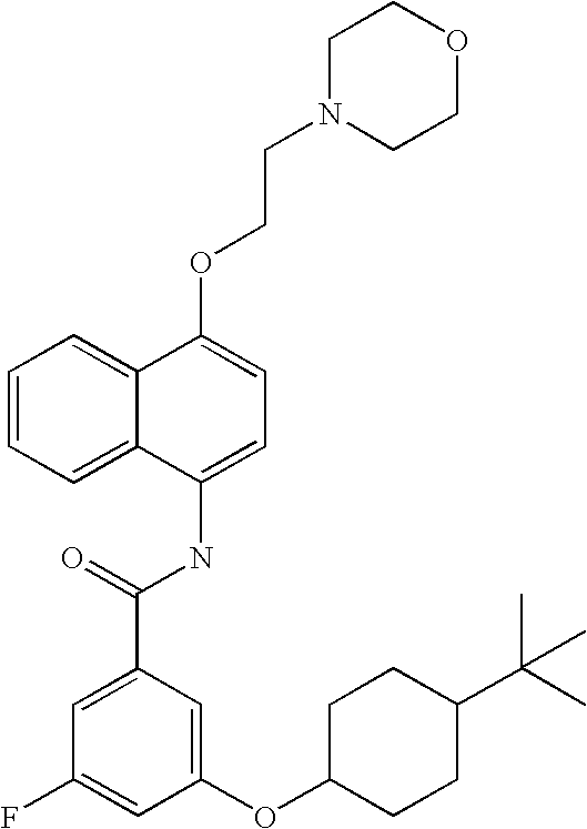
C1=CC=C2C(=C1)C(OCCN1CCOCC1)=CC=C2NC(C1=CC(F)=CC(OC2CCC(C(C)(C)C)CC2)=C1)=O
